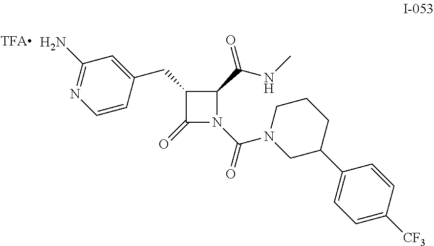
C1(CC2=CC(N)=NC=C2)C(=O)N(C(=O)N2CC(C3=CC=C([CF3])C=C3)CCC2)C1C(=O)NC
